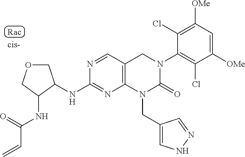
C1([OMe])=C(Cl)C(N2CC3=C(N(CC4=CNN=C4)C2=O)N=C(NC2C(NC(C=C)=O)COC2)N=C3)=C(Cl)C([OMe])=C1
